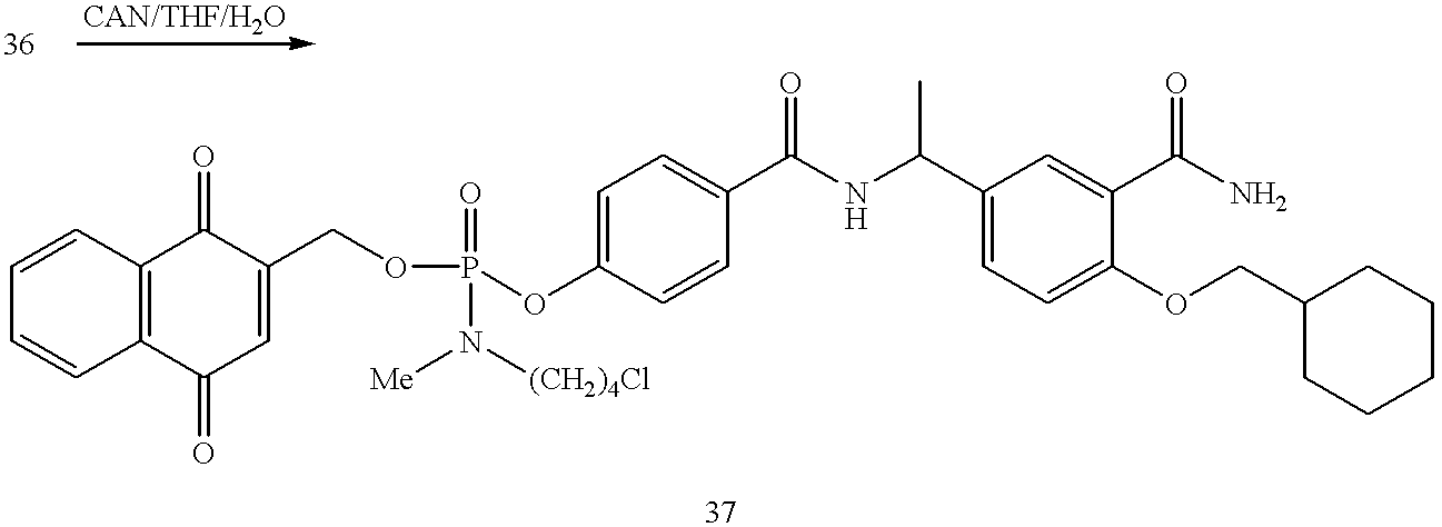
P(OC1=CC=C(C(NC(C2=CC=C(OCC3CCCCC3)C(C(N)=O)=C2)C)=O)C=C1)(=O)(N([Me])[(CH2)4Cl])OCC1=CC(=O)C2=C(C1=O)C=CC=C2
